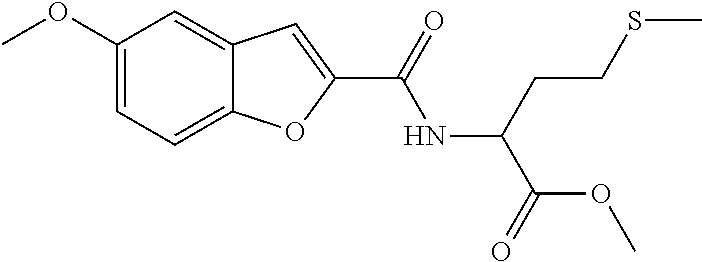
C1(OC)=CC=C2C(=C1)C=C(C(=O)NC(C(=O)OC)CCSC)O2
